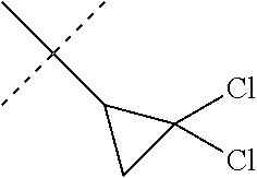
C(C)(C1CC1(Cl)Cl)(C)C
